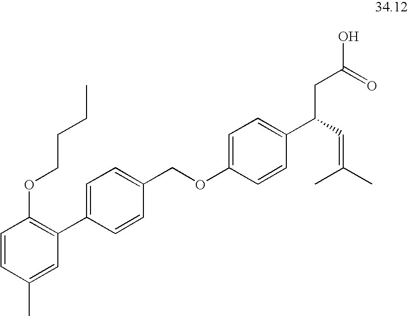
C1=CC(C)=CC(C2=CC=C(COC3=CC=C(C(C=C(C)C)CC(O)=O)C=C3)C=C2)=C1OCCCC
